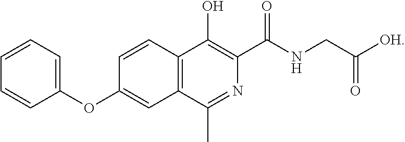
C1=CC(OC2=CC3=C(C(O)=C(C(=O)NCC(=O)[OH])N=C3C)C=C2)=CC=C1
